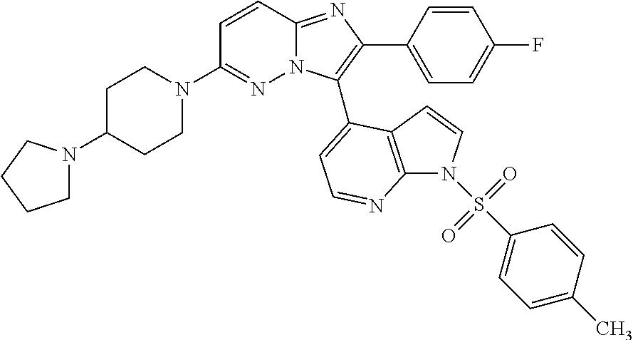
C1CN(C2=NN3C(=NC(C4=CC=C(F)C=C4)=C3C3=CC=NC4=C3C=CN4S(C3=CC=C(C)C=C3)(=O)=O)C=C2)CCC1N1CCCC1
